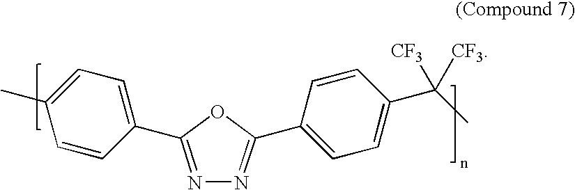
N1=C(C2=CC=C(C)C=C2)OC(C2=CC=C(C([CF3])(C)[CF3])C=C2)=N1
